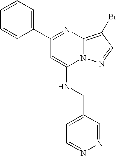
C1=CC=C(C2=NC3=C(Br)C=NN3C(NCC3=CC=NN=C3)=C2)C=C1
